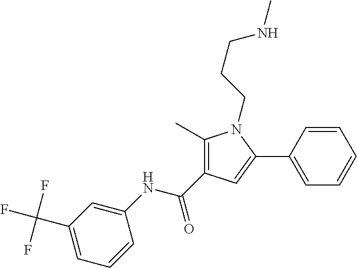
C1(C)=C(C(NC2=CC(C(F)(F)F)=CC=C2)=O)C=C(C2=CC=CC=C2)N1CCCNC
